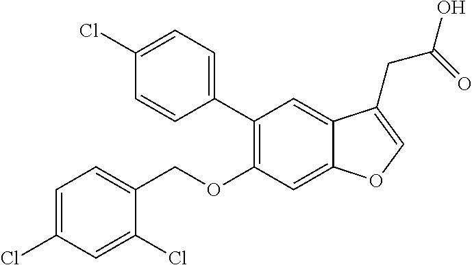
C1=C(Cl)C=C(Cl)C(COC2=C(C3=CC=C(Cl)C=C3)C=C3C(=C2)OC=C3CC(=O)O)=C1
